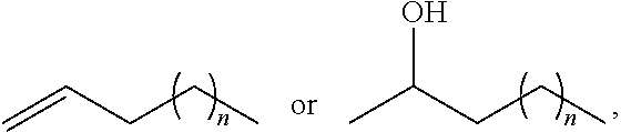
CC(CCC)O.C=CCCC
